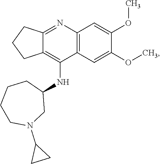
C12=NC3=C(C(NC4CCCCN(C5CC5)C4)=C1CCC2)C=C(OC)C(OC)=C3
